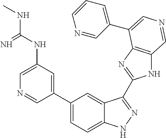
C1=C(NC(=N)NC)C=C(C2=CC=C3C(=C2)C(C2=NC4=C(N2)C=NC=C4C2=CC=CN=C2)=NN3)C=N1
